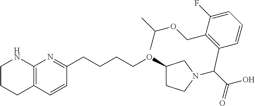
C1(COC(C)C)=C(C(C(O)=O)N2CC(OCCCCC3=NC4=C(C=C3)CCCN4)CC2)C=CC=C1F
